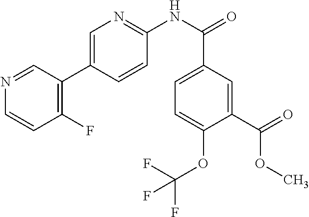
N1=CC(C2=CN=C(NC(C3=CC=C(OC(F)(F)F)C(C(=O)OC)=C3)=O)C=C2)=C(F)C=C1
